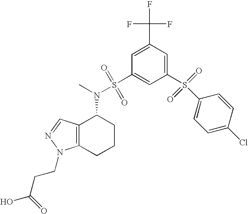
C1=C(C(F)(F)F)C=C(S(C2=CC=C(Cl)C=C2)(=O)=O)C=C1S(=O)(=O)N(C)C1C2=C(CCC1)N(CCC(O)=O)N=C2
